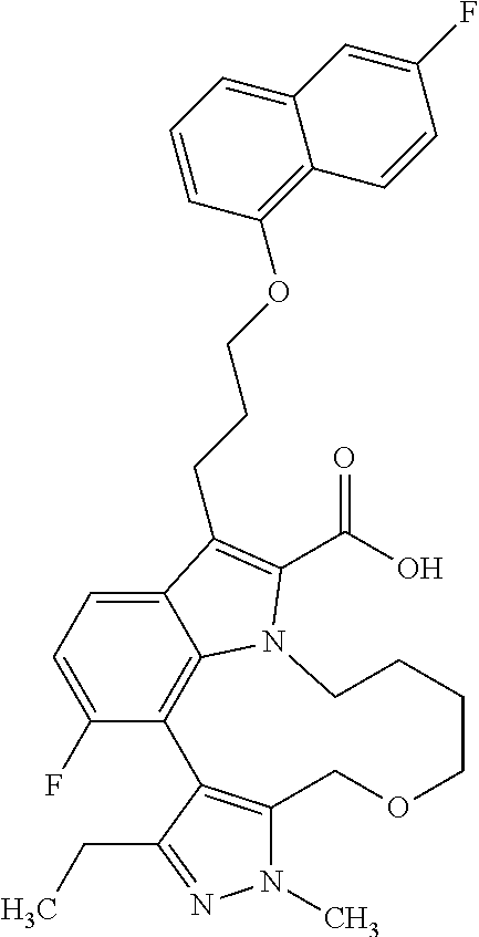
N1(C)C2=C(C(CC)=N1)C1=C3C(=CC=C1F)C(CCCOC1=C4C(=CC=C1)C=C(F)C=C4)=C(C(O)=O)N3CCCCOC2
